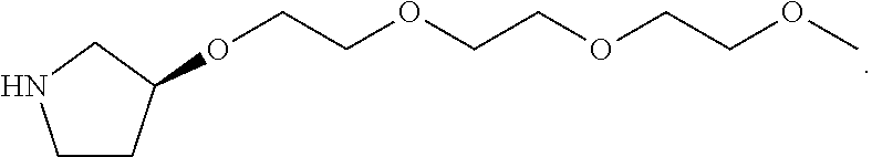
C1CC(OCCOCCOCCOC)CN1
